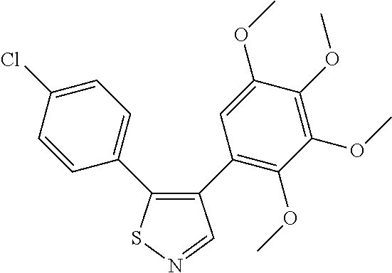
C1=CC(C2=C(C3=C(OC)C(OC)=C(OC)C(OC)=C3)C=NS2)=CC=C1Cl
